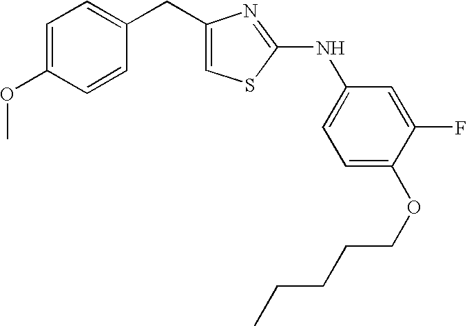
C1(CC2=CC=C(OC)C=C2)=CSC(NC2=CC=C(OCCCCC)C(F)=C2)=N1
